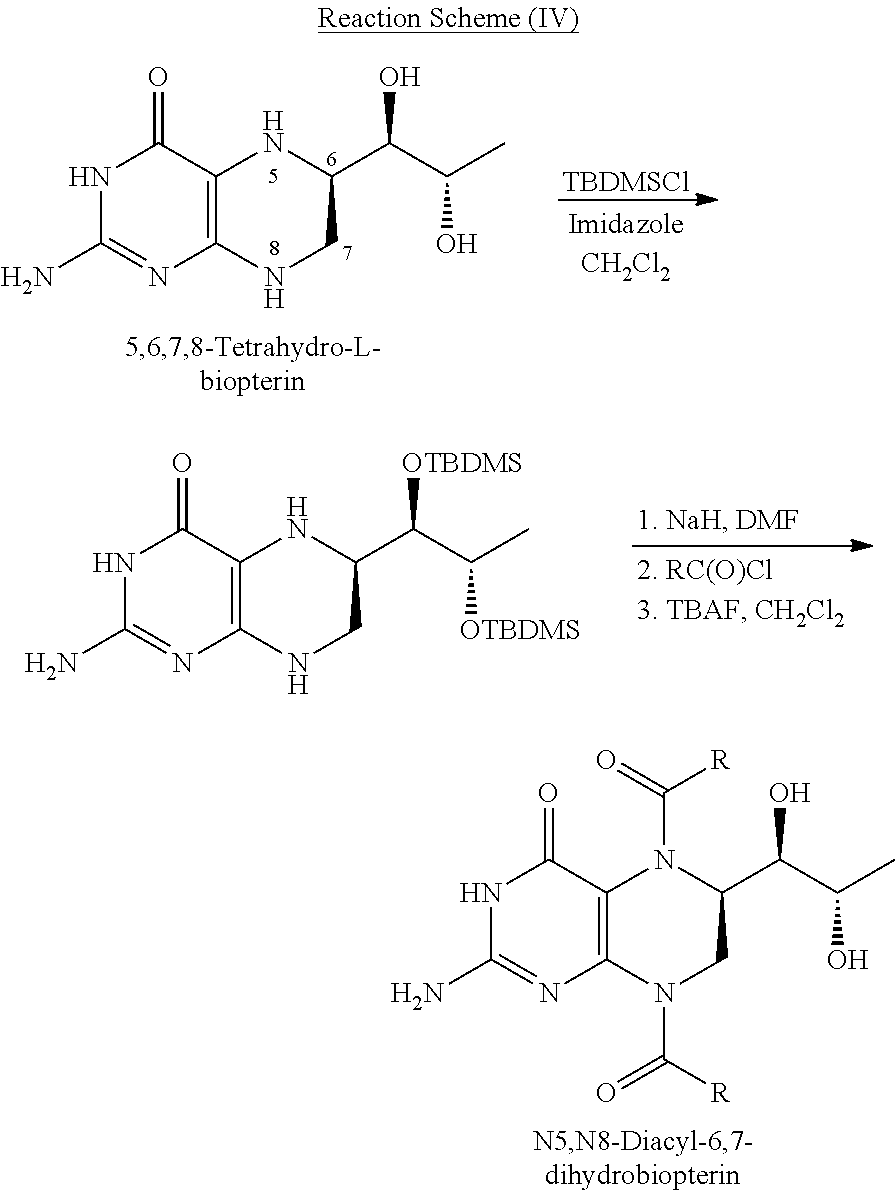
N1C(N)=NC2=C(C1=O)N(C([R])=O)C(C(C(O)C)O)CN2C(=O)[R].N1C(N)=NC2=C(C1=O)NC(C(C(O)C)O)CN2.[TBDMSCl].N1C(N)=NC2=C(C1=O)NC(C(C([OTBDMS])C)[OTBDMS])CN2
